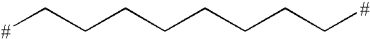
[#]CCCCCCCC[#]
